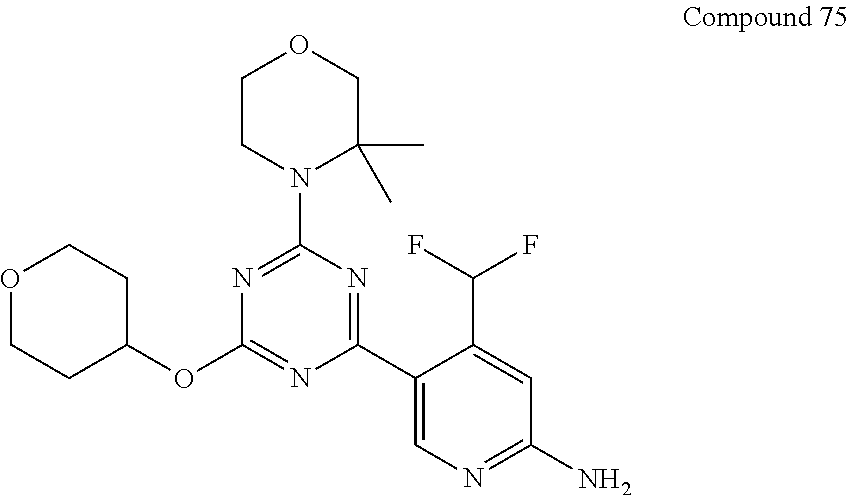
C1CN(C2=NC(OC3CCOCC3)=NC(C3=CN=C(N)C=C3C(F)F)=N2)C(C)(C)CO1
